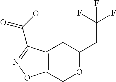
C12=C(COC(CC(F)(F)F)C1)ON=C2C(O)=O
